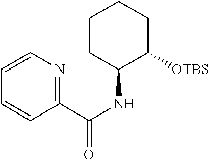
C1=CN=C(C(NC2C([OTBS])CCCC2)=O)C=C1
